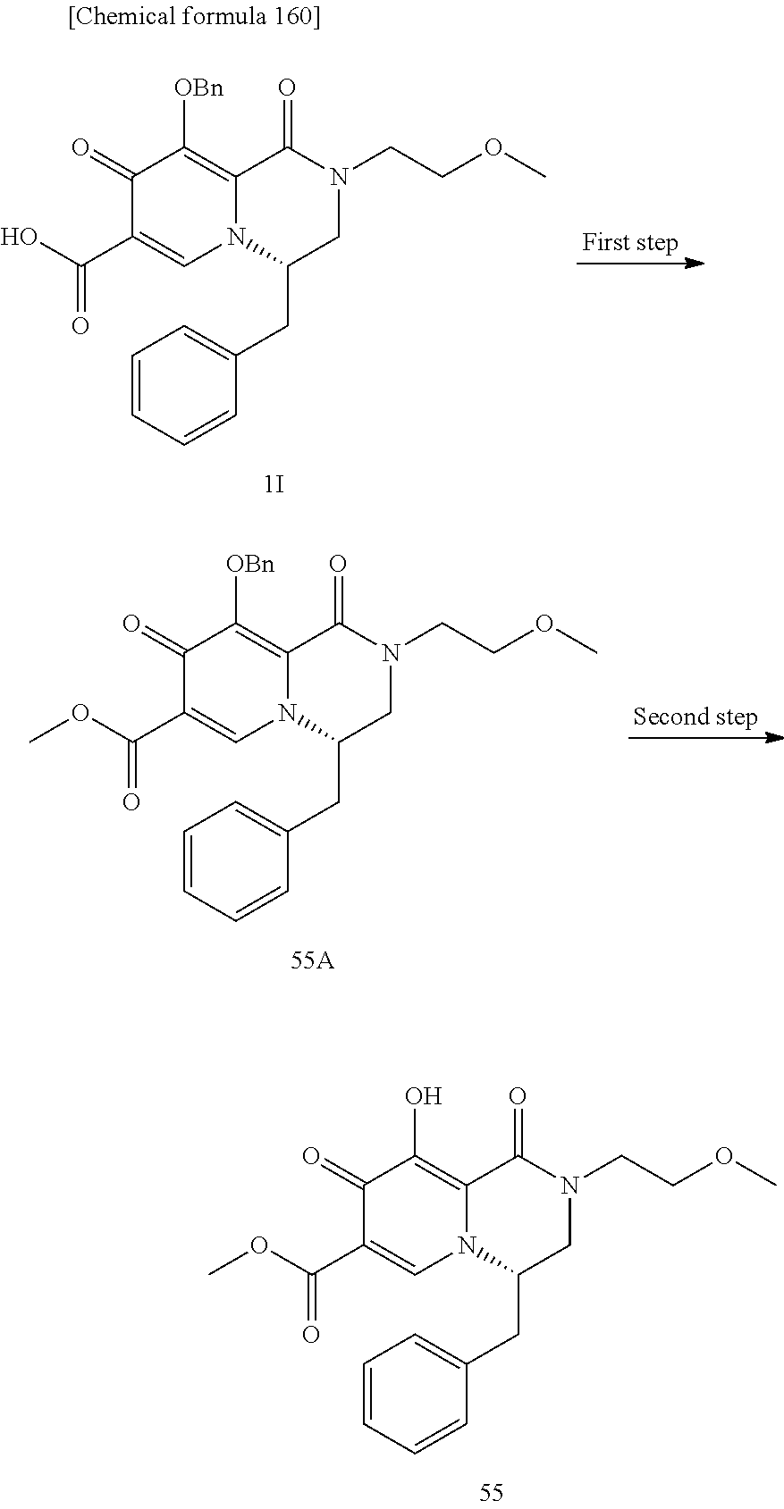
C1(=O)C(C(O)=O)=CN2C(=C1[OBn])C(=O)N(CCOC)CC2CC1=CC=CC=C1.C1(=O)C(C(OC)=O)=CN2C(=C1[OBn])C(=O)N(CCOC)CC2CC1=CC=CC=C1.C1(=O)C(C(OC)=O)=CN2C(=C1O)C(=O)N(CCOC)CC2CC1=CC=CC=C1
